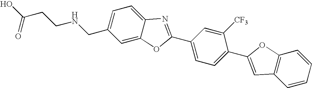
OC(CCNCC1=CC=C2C(=C1)OC(C1=CC=C(C3=CC4=C(C=CC=C4)O3)C([CF3])=C1)=N2)=O
